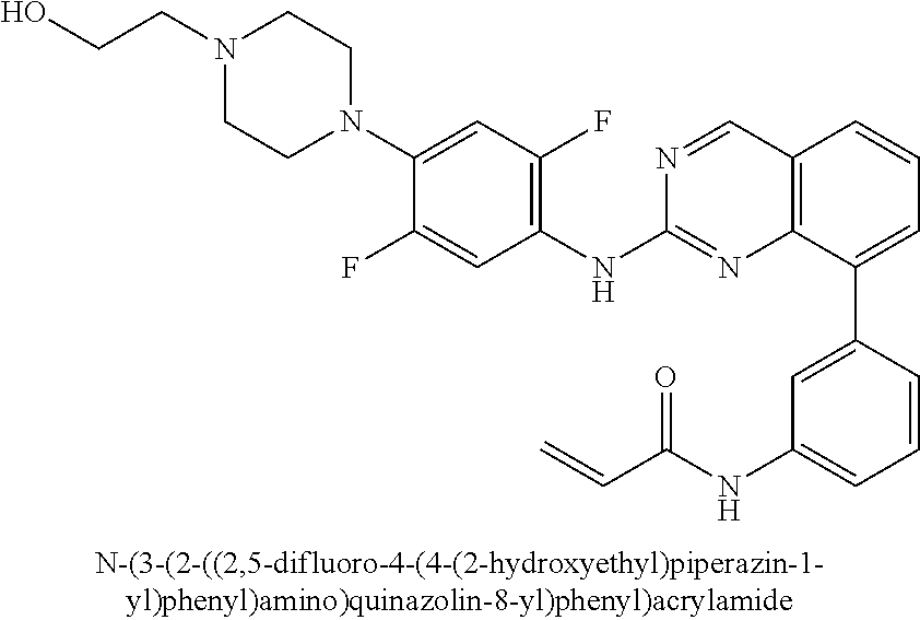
C1=CC(C2=CC=CC3=C2N=C(NC2=C(F)C=C(N4CCN(CCO)CC4)C(F)=C2)N=C3)=CC(NC(C=C)=O)=C1
